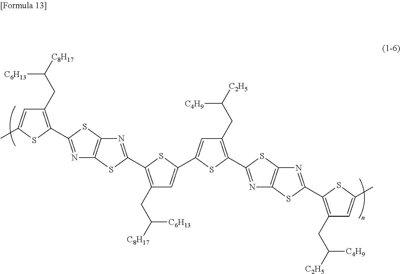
N1=C(C2=C(CC([C8H17])[C6H13])C=C(C)S2)SC2=C1SC(C1=C(CC([C8H17])[C6H13])C=C(C3=CC(CC([C2H5])[C4H9])=C(C4=NC5=C(S4)N=C(C4=C(CC([C2H5])[C4H9])C=C(C)S4)S5)S3)S1)=N2
